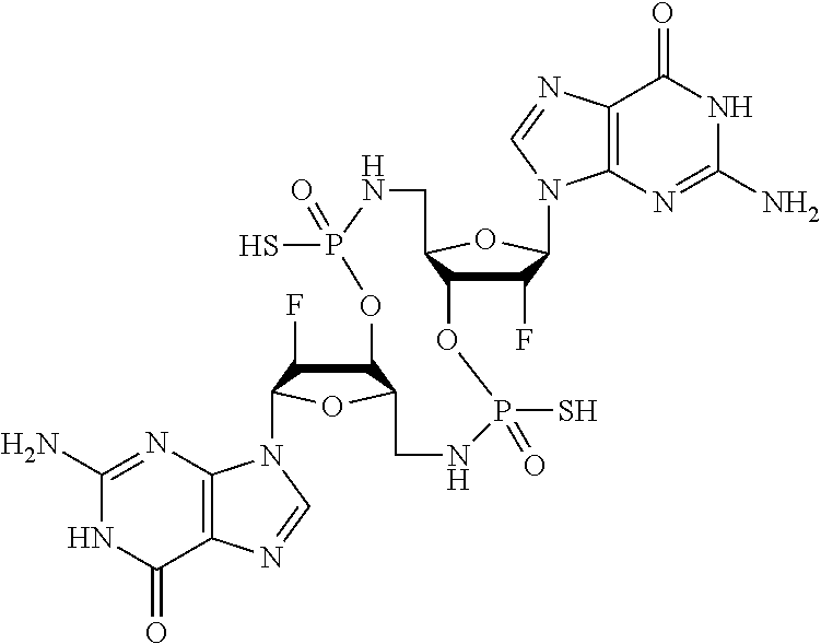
C1(N)=NC2=C(C(=O)N1)N=CN2C1C(F)C2C(O1)CNP(=O)(S)OC1C(F)C(N3C4=C(N=C3)C(=O)NC(N)=N4)OC1CNP(S)(=O)O2
